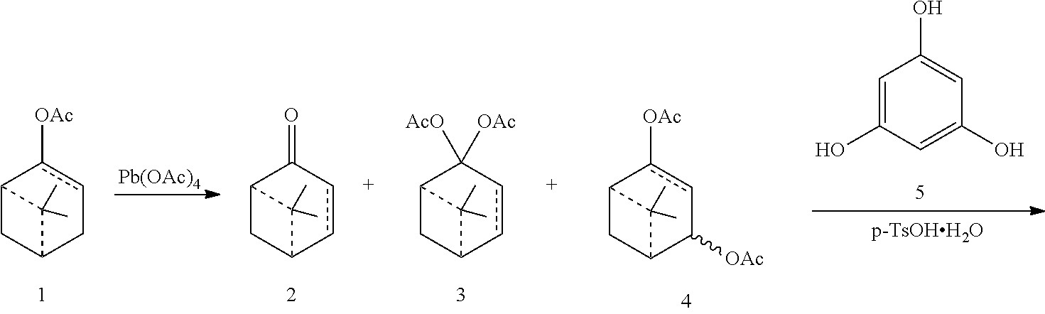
[Pb(OAc)4].C12CC(Ccc1[OAc])C2(C)C.C12CC(ccC1=O)C2(C)C.C12CC(ccC1([AcO])[OAc])C2(C)C.C1=C(O)C=C(O)C=C1O.C12CC(C([OAc])cc1[OAc])C2(C)C
